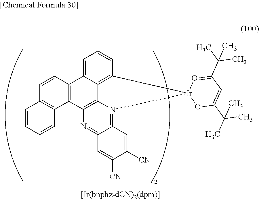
C1=C2C3=C(C=C1)[Ir]1(N4=C5C(=NC(=C34)C3=C2C=CC2=C3C=CC=C2)C=C([CN])C([CN])=C5)OC(C(C)(C)C)=CC(C(C)(C)C)=O1
